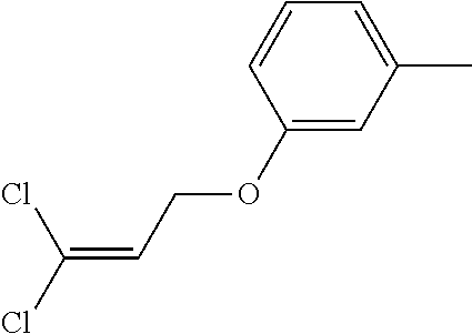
C1(OCC=C(Cl)Cl)=CC(C)=CC=C1
